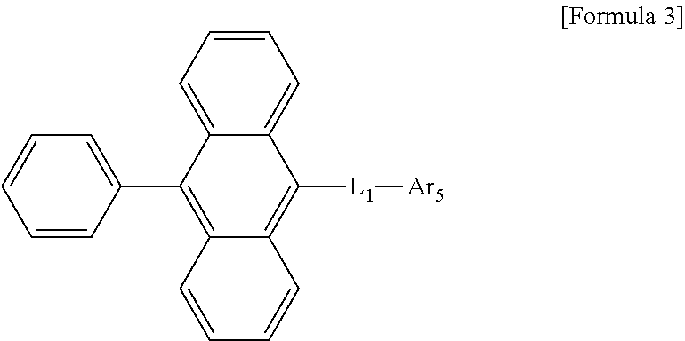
C1=CC=C2C(=C1)C([L1][Ar5])=C1C(=C2C2=CC=CC=C2)C=CC=C1
